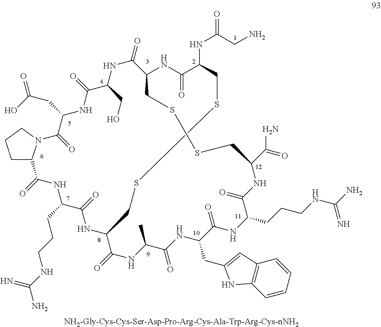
C1C2N(CC1)C(=O)C(CC(=O)O)NC(=O)C(CO)NC(=O)C1CSSCC(C(N)=O)NC(=O)C(CCCNC(N)=N)NC(=O)C(CC3=CC4=C(C=CC=C4)N3)NC(=O)C(C)NC(=O)C(NC(=O)C(CCCNC(N)=N)NC2=O)CSSCC(NC(CN)=O)C(=O)N1
